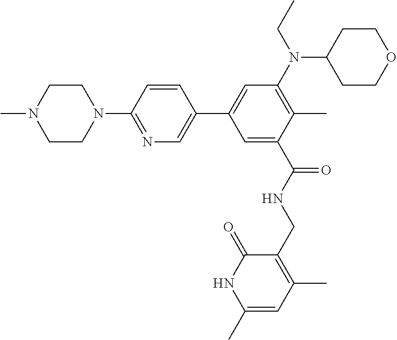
C1CN(C2=NC=C(C3=CC(N(C4CCOCC4)CC)=C(C)C(C(=O)NCC4=C(C)C=C(C)NC4=O)=C3)C=C2)CCN1C
